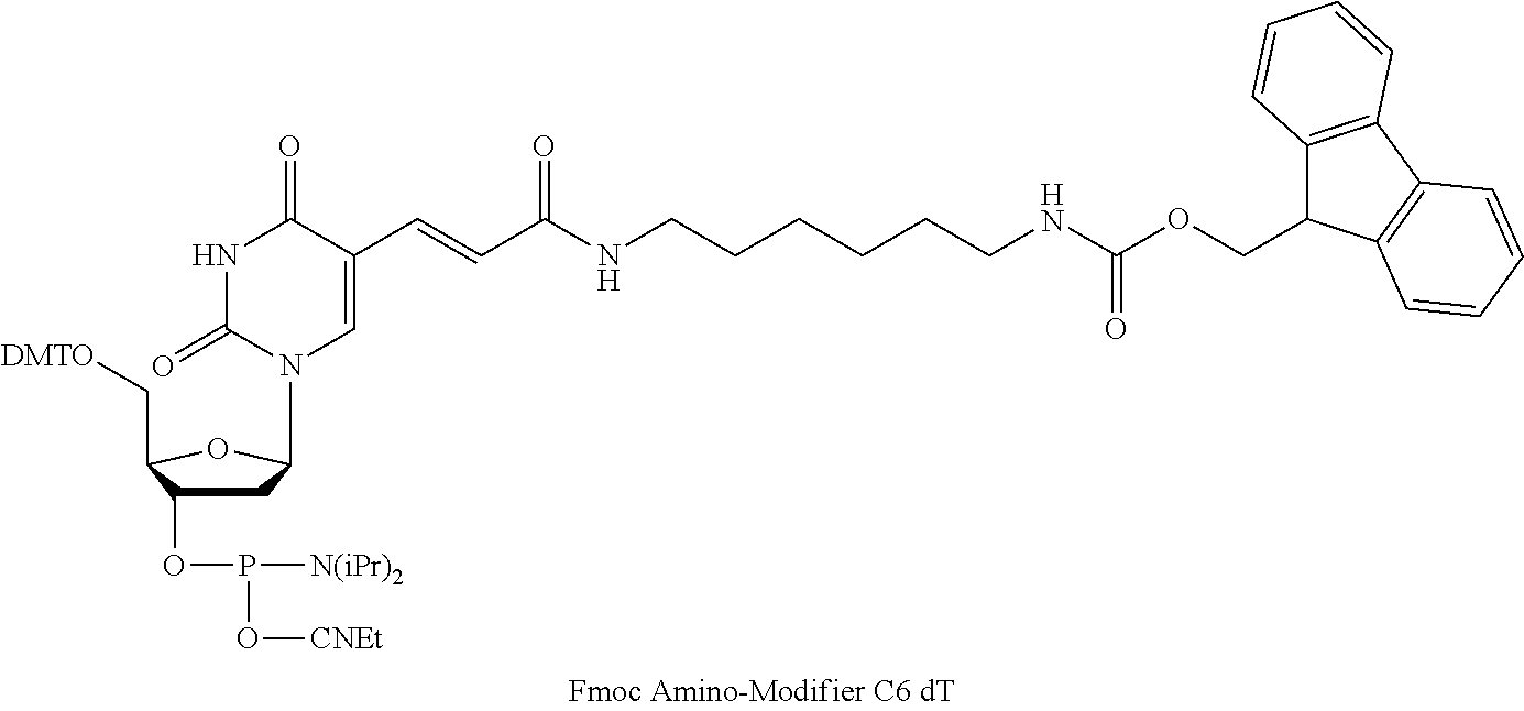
N1C(=O)N(C2CC(OP([N(iPr)2])O[CNEt])C(C[DMTO])O2)C=C(C=CC(NCCCCCCNC(OCC2C3=C(C4=C2C=CC=C4)C=CC=C3)=O)=O)C1=O
